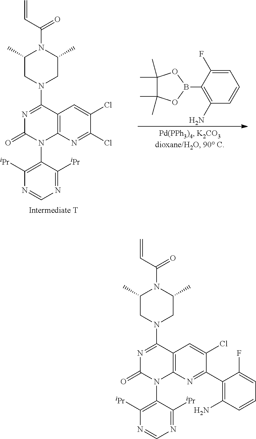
N1=C(N2CC(C)N(C(C=C)=O)C(C)C2)C2=C(N(C3=C([iPr])N=CN=C3[iPr])C1=O)N=C(C1=C(N)C=CC=C1F)C(Cl)=C2.N1=C(N2CC(C)N(C(C=C)=O)C(C)C2)C2=C(N(C3=C([iPr])N=CN=C3[iPr])C1=O)N=C(Cl)C(Cl)=C2.C1=C(F)C(B2OC(C)(C)C(C)(C)O2)=C(N)C=C1
